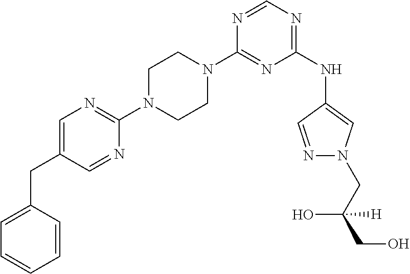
C1(N2CCN(C3=NC=C(CC4=CC=CC=C4)C=N3)CC2)=NC(NC2=CN(CC(CO)(O)[H])N=C2)=NC=N1
